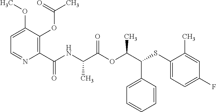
C1=C(C(C(OC(C(NC(C2=C(OC(C)=O)C(OC)=CC=N2)=O)C)=O)C)SC2=CC=C(F)C=C2C)C=CC=C1
